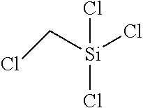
[Si](Cl)(CCl)(Cl)Cl
